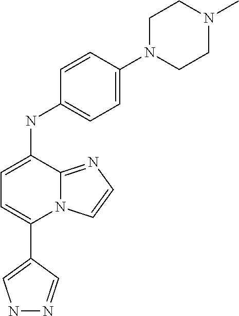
C1(C2=CC=C(NC3=CC=C(N4CCN(C)CC4)C=C3)C3=NC=CN23)=CNN=C1
